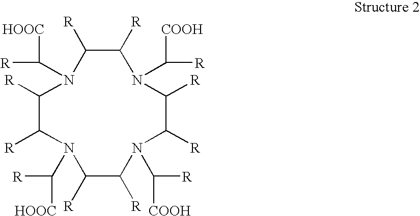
N1(C([HOOC])[R])C([R])C([R])N(C([COOH])[R])C([R])C([R])N(C([COOH])[R])C([R])C([R])N(C([HOOC])[R])C([R])C1[R]
